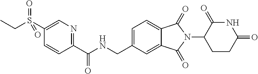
N1C(=O)C(N2C(=O)C3=CC=C(CNC(C4=NC=C(S(CC)(=O)=O)C=C4)=O)C=C3C2=O)CCC1=O
